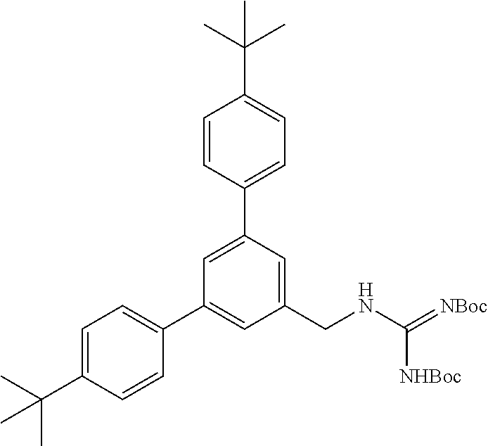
C1=CC(C2=CC(C3=CC=C(C(C)(C)C)C=C3)=CC(CNC(=[NBoc])[NHBoc])=C2)=CC=C1C(C)(C)C
